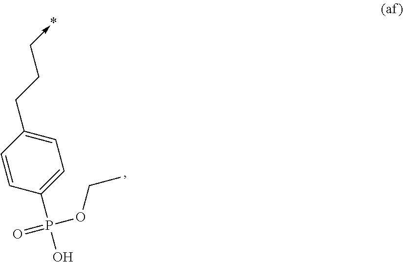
C1=CC(P(O)(OCC)=O)=CC=C1CCC->*
